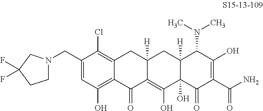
C1(CN2CCC(F)(F)C2)=CC(O)=C2C(=C1Cl)CC1([H])C(=C(O)C3(O)C([H])(C1)C(N(C)C)C(O)=C(C(N)=O)C3=O)C2=O
